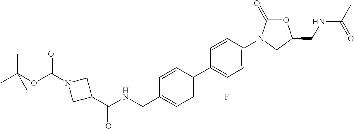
C1(C(NCC2=CC=C(C3=C(F)C=C(N4C(=O)OC(CNC(C)=O)C4)C=C3)C=C2)=O)CN(C(OC(C)(C)C)=O)C1
